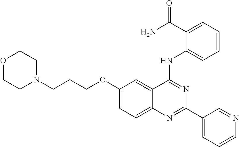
O1CCN(CCCOC2=CC=C3C(=C2)C(NC2=CC=CC=C2C(N)=O)=NC(C2=CC=CN=C2)=N3)CC1
